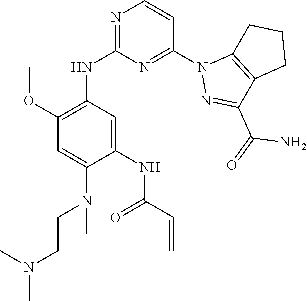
C1=C(N(CCN(C)C)C)C(NC(C=C)=O)=CC(NC2=NC=CC(N3N=C(C(=O)N)C4=C3CCC4)=N2)=C1OC
